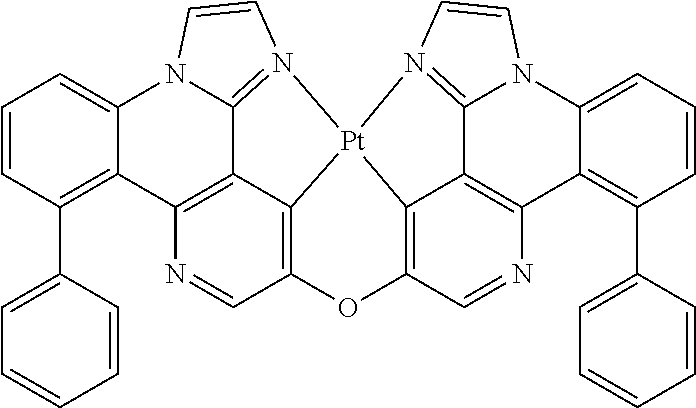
C12=C3C4=C(N=C1)C1=C(C5=CC=CC=C5)C=CC=C1N1C4=N(C=C1)[Pt]31C3=C(C=NC4=C3C3=N1C=CN3C1=CC=CC(C3=CC=CC=C3)=C41)O2
